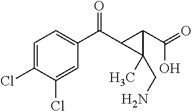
C1=C(Cl)C(Cl)=CC(C(C2C(C(O)=O)C2(CN)C)=O)=C1
